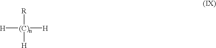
[H][(C)n]([H])([H])[R]
